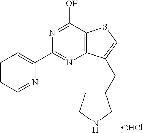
C1=CC=NC(C2=NC3=C(C(O)=N2)SC=C3CC2CCNC2)=C1
